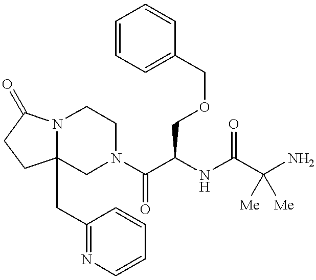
N12C(CC3=NC=CC=C3)(CN(C(C(NC(C(N)([Me])[Me])=O)COCC3=CC=CC=C3)=O)CC1)CCC2=O
